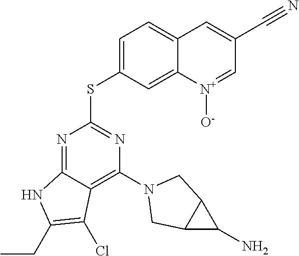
C1=C(SC2=NC(N3CC4C(C4N)C3)=C3C(=N2)NC(CC)=C3Cl)C=C2C(=C1)C=C(C#N)C=[N+]2[O-]
